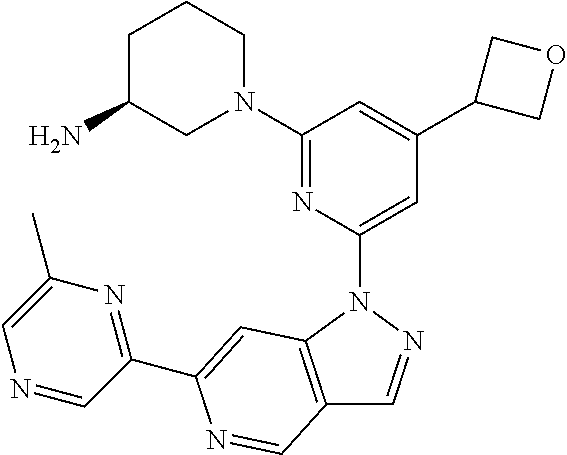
C12=C(N(C3=CC(C4COC4)=CC(N4CCCC(N)C4)=N3)N=C1)C=C(C1=NC(C)=CN=C1)N=C2
